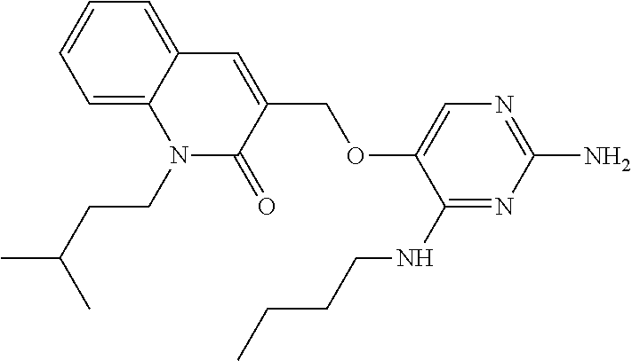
C1=C2C(=CC=C1)C=C(COC1=CN=C(N)N=C1NCCCC)C(=O)N2CCC(C)C
